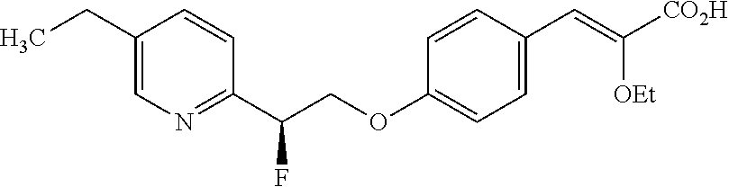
C1(CC)=CN=C(C(COC2=CC=C(C=C([CO2H])[OEt])C=C2)F)C=C1
